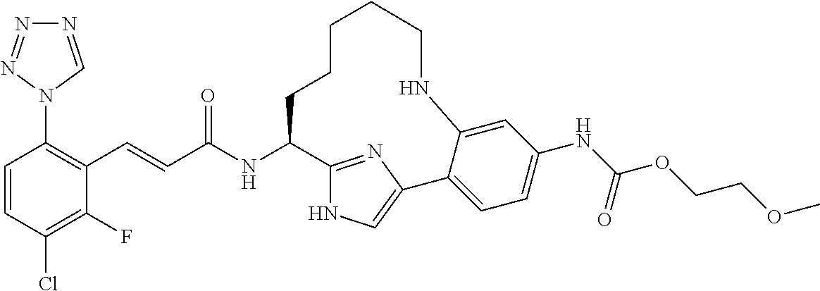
C1(N2C=NN=N2)=C(C=CC(NC2C3=NC(=CN3)C3=CC=C(NC(OCCOC)=O)C=C3NCCCCC2)=O)C(F)=C(Cl)C=C1
